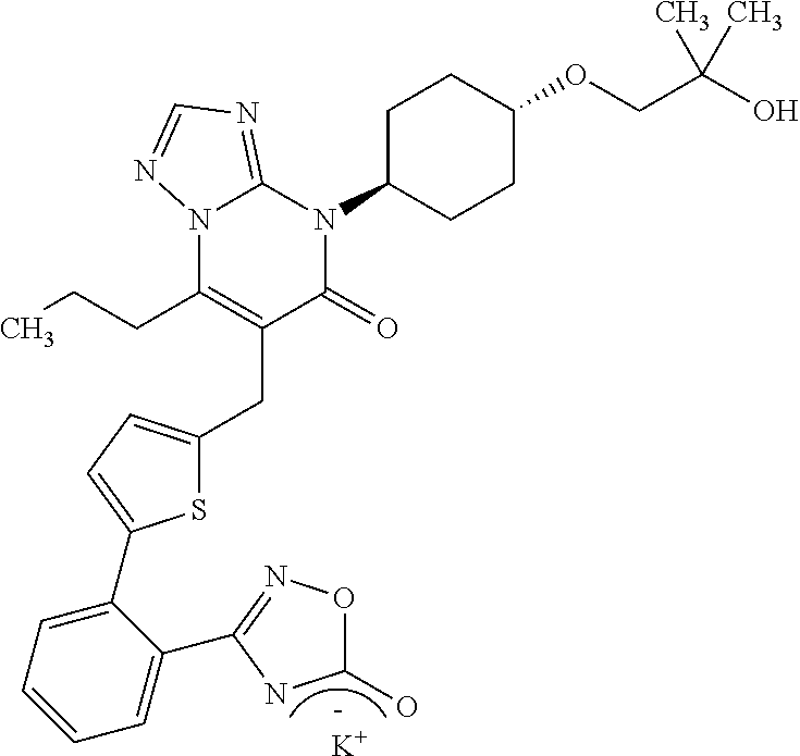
C(C1=C(CCC)N2C(=NC=N2)N(C2CCC(OCC(O)(C)C)CC2)C1=O)C1=CC=C(C2=CC=CC=C2C2=NOC(O)N2)S1.[K]
